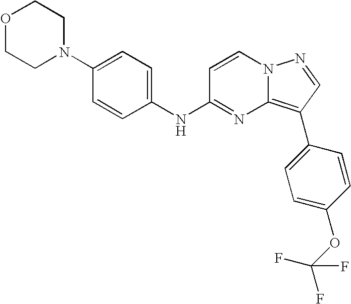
C1(N2CCOCC2)=CC=C(NC2=NC3=C(C4=CC=C(OC(F)(F)F)C=C4)C=NN3C=C2)C=C1
